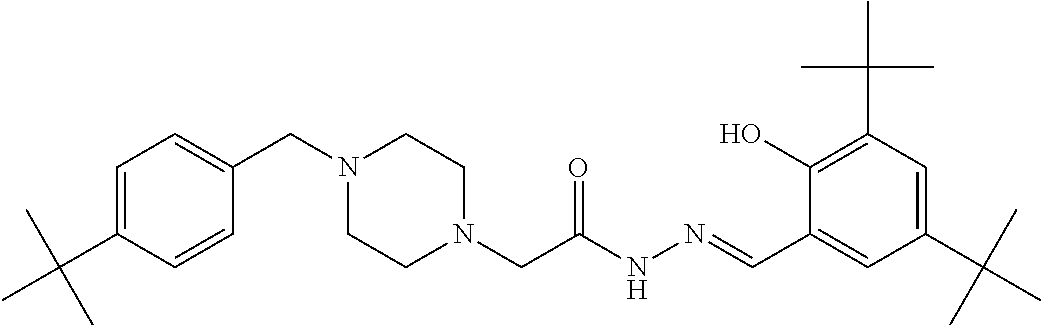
C1=C(C(C)(C)C)C=CC(CN2CCN(CC(NN=CC3=CC(C(C)(C)C)=CC(C(C)(C)C)=C3O)=O)CC2)=C1
